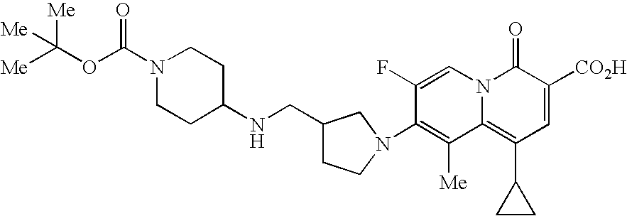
N(CC1CCN(C2=C([Me])C3=C(C4CC4)C=C([CO2H])C(=O)N3C=C2F)C1)C1CCN(C(OC([Me])([Me])[Me])=O)CC1
